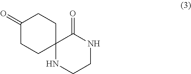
C1CNC(=O)C2(N1)CCC(=O)CC2
